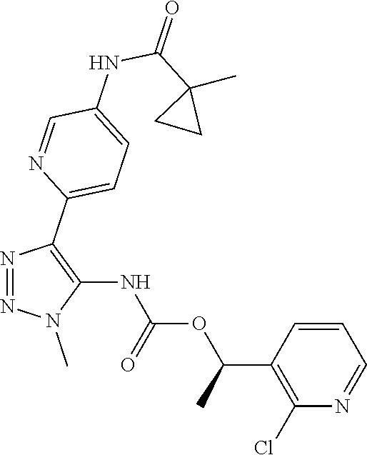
N1=NN(C)C(NC(OC(C2=C(Cl)N=CC=C2)C)=O)=C1C1=CC=C(NC(C2(C)CC2)=O)C=N1
